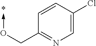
C1=C(Cl)C=CC(CO->C)=N1
